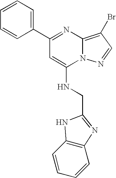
C1(C2=NC3=C(Br)C=NN3C(NCC3=NC4=C(C=CC=C4)N3)=C2)=CC=CC=C1
